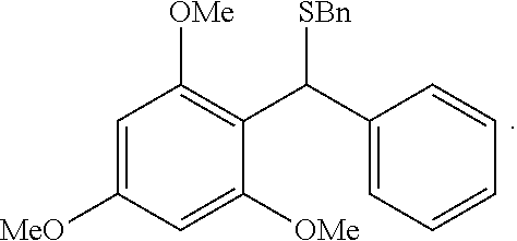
C1([MeO])=CC([OMe])=C(C(C2=CC=CC=C2)[SBn])C([OMe])=C1
